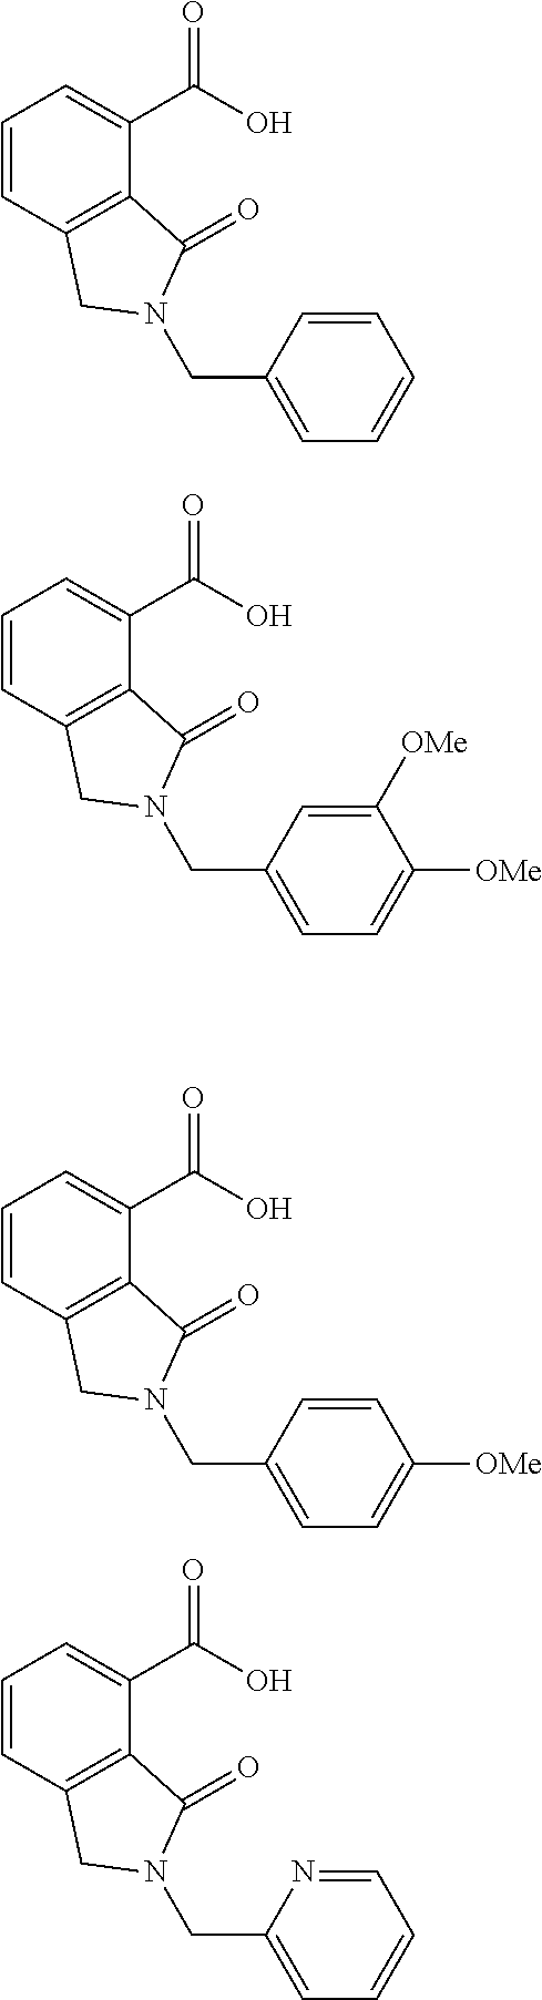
C1=CC2=C(C(C(O)=O)=C1)C(=O)N(CC1=CC=CC=C1)C2.C1=CC2=C(C(C(O)=O)=C1)C(=O)N(CC1=CC=C([OMe])C([OMe])=C1)C2.C1=CC2=C(C(C(O)=O)=C1)C(=O)N(CC1=CC=C([OMe])C=C1)C2.C1=CC2=C(C(C(O)=O)=C1)C(=O)N(CC1=CC=CC=N1)C2
